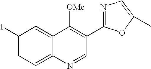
C1(I)=CC=C2C(=C1)C([OMe])=C(C1=NC=C(C)O1)C=N2
